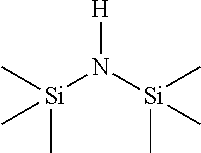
[H]N([Si](C)(C)C)[Si](C)(C)C
